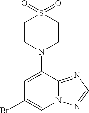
C1(N2CCS(=O)(=O)CC2)=CC(Br)=CN2C1=NC=N2
